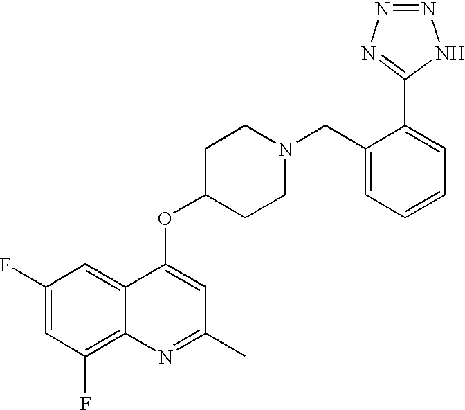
C1(F)=CC(F)=C2C(=C1)C(OC1CCN(CC3=CC=CC=C3C3=NN=NN3)CC1)=CC(C)=N2
